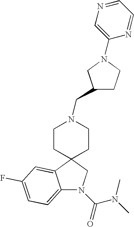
C12(CCN(CC3CCN(C4=CN=CC=N4)C3)CC1)CN(C(=O)N(C)C)C1=CC=C(F)C=C21
